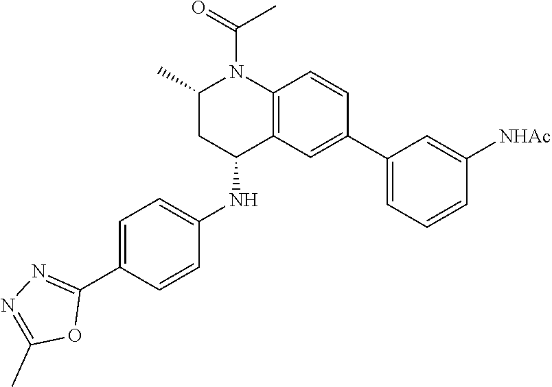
O=C(N1C(C)CC(NC2=CC=C(C3=NN=C(C)O3)C=C2)C2=C1C=CC(C1=CC=CC([NHAc])=C1)=C2)C
